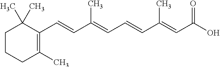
C1CCC(C)=C(C=CC(=CC=CC(=CC(O)=O)C)C)C1(C)C
